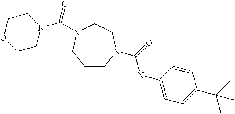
O=C(NC1=CC=C(C(C)(C)C)C=C1)N1CCCN(C(N2CCOCC2)=O)CC1
